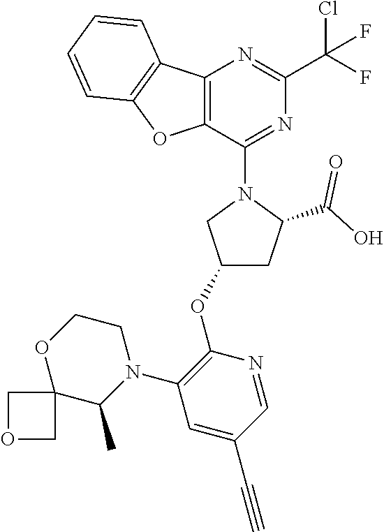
C1(OC2=C(N3C(C)C4(OCC3)COC4)C=C(C#C)C=N2)CC(C(O)=O)N(C2=NC(C(F)(Cl)F)=NC3=C2OC2=C3C=CC=C2)C1
